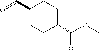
C1(C=O)CCC(C(=O)OC)CC1
